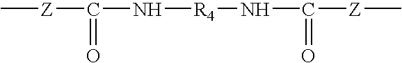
C[Z]C(=O)N[R4]NC(=O)[Z]C
